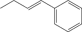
CCC=CC1=CC=CC=C1
